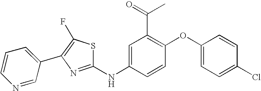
C1=CC=C(C2=C(F)SC(NC3=CC(C(=O)C)=C(OC4=CC=C(Cl)C=C4)C=C3)=N2)C=N1
